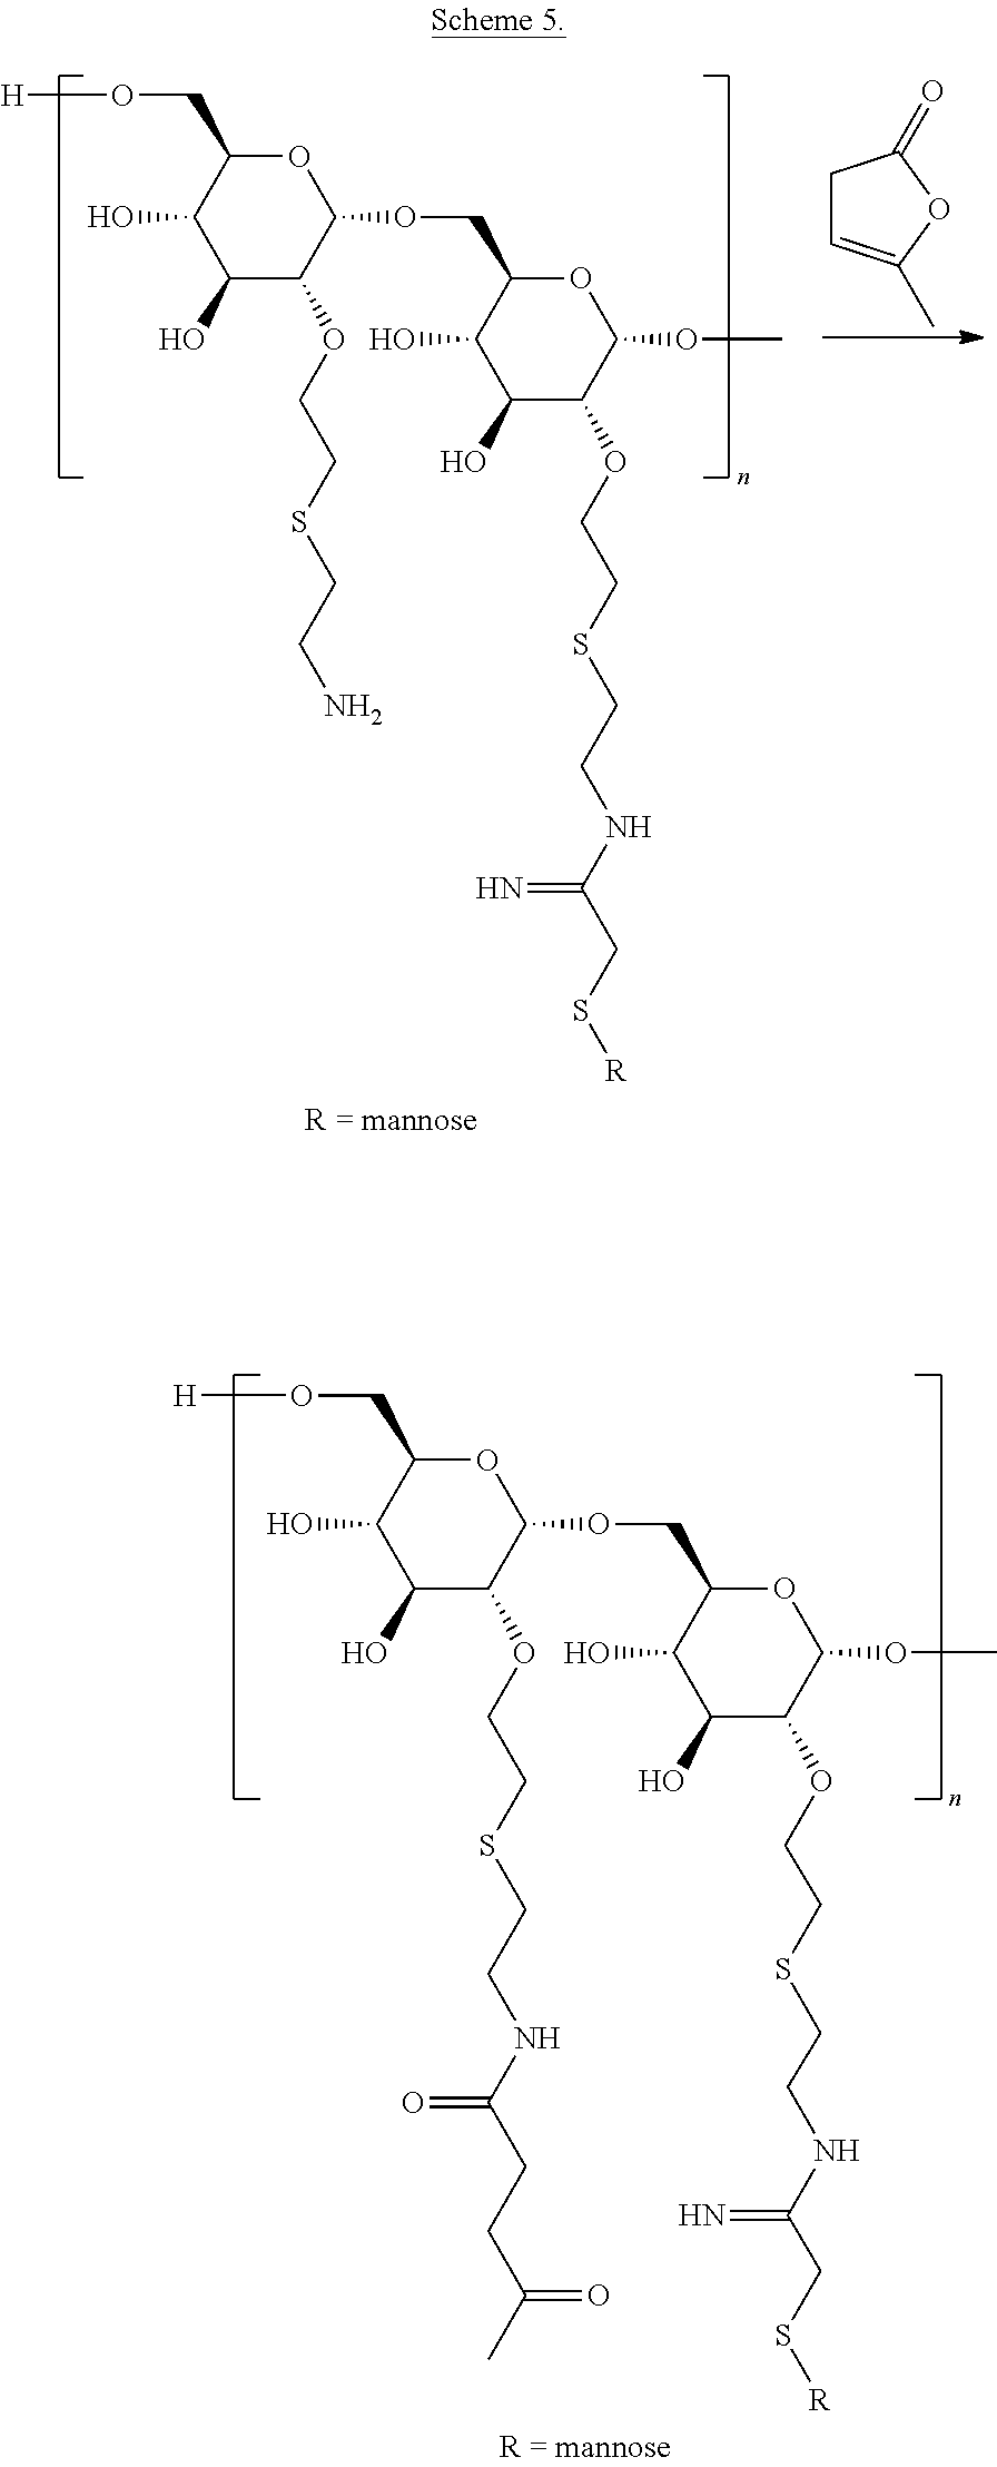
C1(O)C(OCCSCCN)C(OCC2C(O)C(O)C(OCCSCCNC(CS[R])=N)C(OC)O2)OC(CO[H])C1O.C1C=C(C)OC1=O.C1(O)C(OCCSCCNC(CCC(C)=O)=O)C(OCC2C(O)C(O)C(OCCSCCNC(CS[R])=N)C(OC)O2)OC(CO[H])C1O
